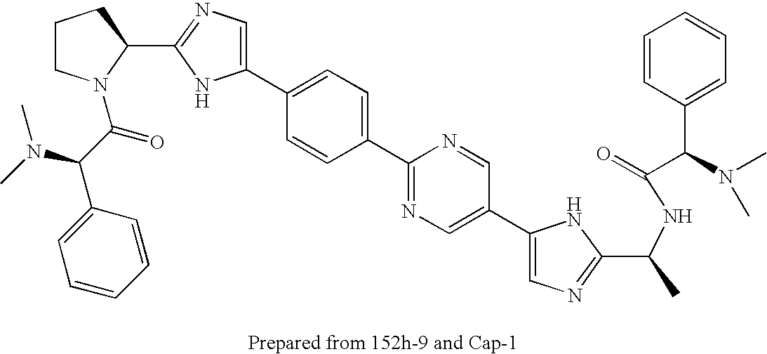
C1(C2=CC=C(C3=NC=C(C4=CN=C(C(C)NC(=O)C(N(C)C)C5=CC=CC=C5)N4)C=N3)C=C2)=CN=C(C2N(C(C(C3=CC=CC=C3)N(C)C)=O)CCC2)N1
